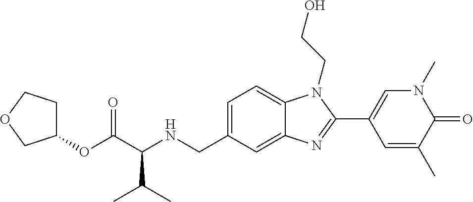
C(C(NCC1=CC=C2C(=C1)N=C(C1=CN(C)C(=O)C(C)=C1)N2CCO)C(C)C)(=O)OC1CCOC1
